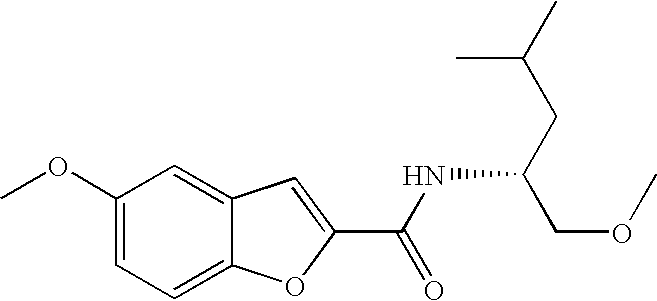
C1(OC)=CC=C2C(=C1)C=C(C(=O)NC(CC(C)C)COC)O2
